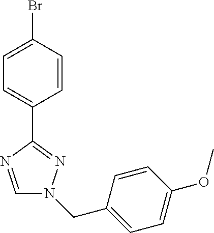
C1=NC(C2=CC=C(Br)C=C2)=NN1CC1=CC=C(OC)C=C1
